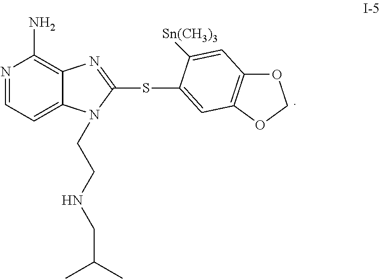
N1=CC=C2C(=C1N)N=C(SC1=CC3=C(OCO3)C=C1[Sn(CH3)3])N2CCNCC(C)C
